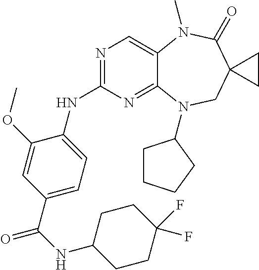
N1=C(NC2=CC=C(C(NC3CCC(F)(F)CC3)=O)C=C2OC)N=C2C(=C1)N(C)C(=O)C1(CN2C2CCCC2)CC1
